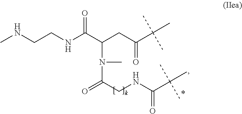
N(CCNC(C(CC(C(C)(C)C)=O)N(C(CNC(C(C)(C)C)=O)=O)C)=O)C
